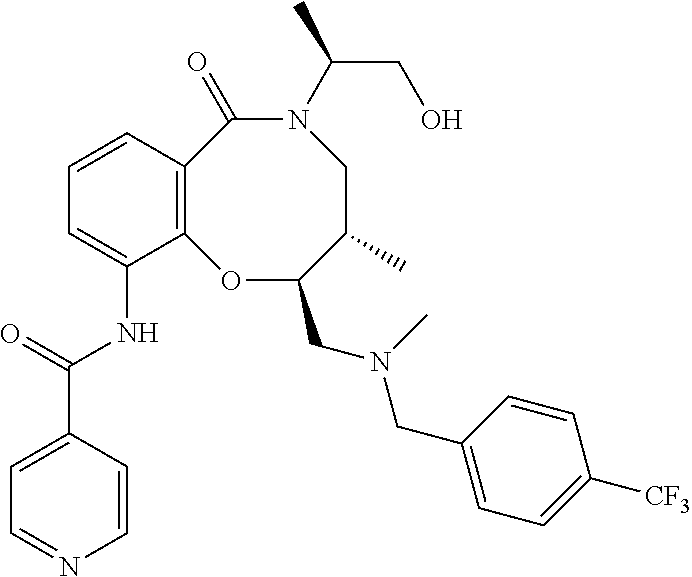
C12=C(C=CC=C1NC(C1=CC=NC=C1)=O)C(=O)N(C(CO)C)CC(C)C(CN(CC1=CC=C([CF3])C=C1)C)O2
